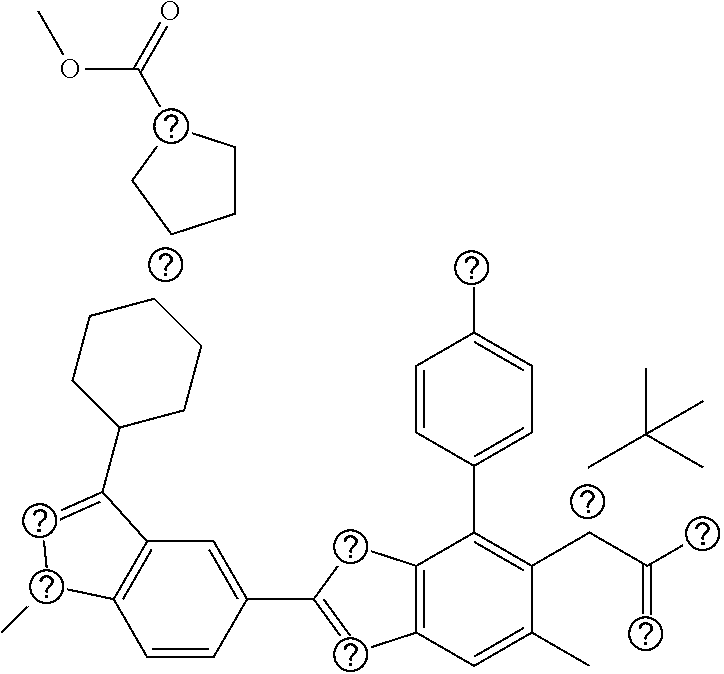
CC(C)(C)C.C1=CC(C2=CC3=C(C2)C(C2=CC=C(C)C=C2)=C(CC(C)=C)C(C)=C3)=CC2=C1C(C)C=C2C1CCCCC1.C1CC(C(=O)OC)CC1
